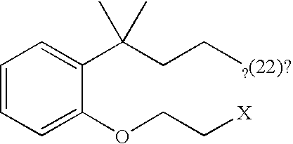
C1=CC=C(OCC[X])C(C(CC[?(22)?])(C)C)=C1
